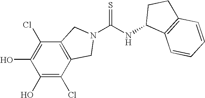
C1(O)=C(Cl)C2=C(C(Cl)=C1O)CN(C(NC1C3=C(CC1)C=CC=C3)=S)C2
